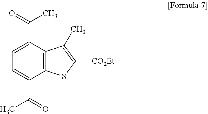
C12=C(C(C(=O)C)=CC=C1C(=O)C)C(C)=C([CO2Et])S2
